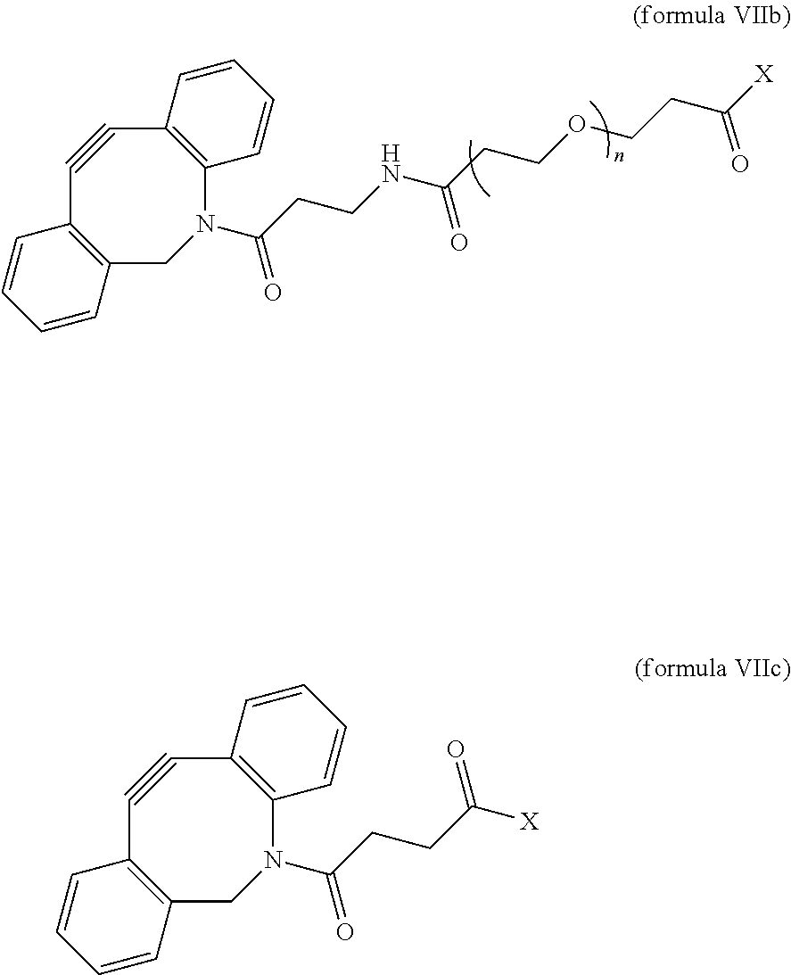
C12=C(C#CC3=C(C=CC=C3)N(C(CCNC(CCOCCC([X])=O)=O)=O)C1)C=CC=C2.C12=C(C#CC3=C(C=CC=C3)N(C(CCC([X])=O)=O)C1)C=CC=C2
